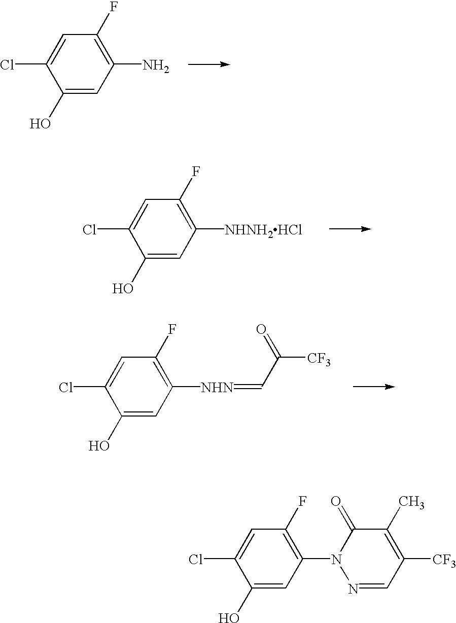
C1(O)=CC([NHNH2HCl])=C(F)C=C1Cl.C1(O)=CC([NHN]=CC([CF3])=O)=C(F)C=C1Cl.C1(O)=CC(N2N=CC([CF3])=C(C)C2=O)=C(F)C=C1Cl.C1(O)=CC(N)=C(F)C=C1Cl
